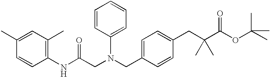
C1(NC(CN(CC2=CC=C(CC(C(OC(C)(C)C)=O)(C)C)C=C2)C2=CC=CC=C2)=O)=C(C)C=C(C)C=C1
